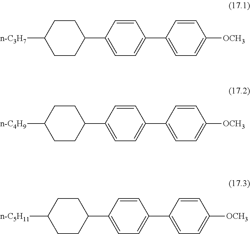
C1CC([n-C3H7])CCC1C1=CC=C(C2=CC=C([OCH3])C=C2)C=C1.C1CC([n-C4H9])CCC1C1=CC=C(C2=CC=C([OCH3])C=C2)C=C1.C1CC([n-C5H11])CCC1C1=CC=C(C2=CC=C([OCH3])C=C2)C=C1
